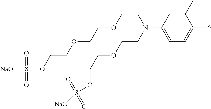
C1(C)=CC(N(CCOCCOS([NaO])(=O)=O)CCOCCOCCOS([NaO])(=O)=O)=CC=C1*
